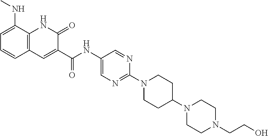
C1=C(NC)C2=C(C=C1)C=C(C(NC1=CN=C(N3CCC(N4CCN(CCO)CC4)CC3)N=C1)=O)C(=O)N2
